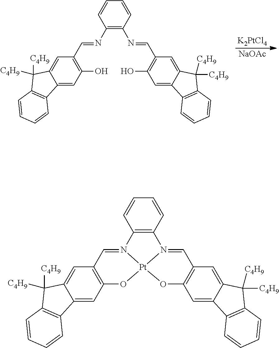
[K2PtCl4].[NaOAc].C1(N=CC2=C(O)C=C3C(=C2)C([C4H9])([C4H9])C2=C3C=CC=C2)=C(N=CC2=C(O)C=C3C(=C2)C([C4H9])([C4H9])C2=C3C=CC=C2)C=CC=C1.C12=C(C=CC=C1)N1=CC3=C(C=C4C(=C3)C([C4H9])([C4H9])C3=C4C=CC=C3)O[Pt]13N2=CC1=C(C=C2C(=C1)C([C4H9])([C4H9])C1=C2C=CC=C1)O3
